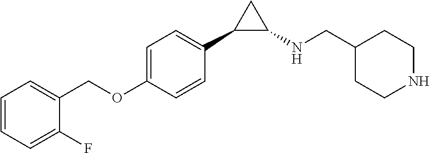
C1(C2C(NCC3CCNCC3)C2)=CC=C(OCC2=CC=CC=C2F)C=C1
